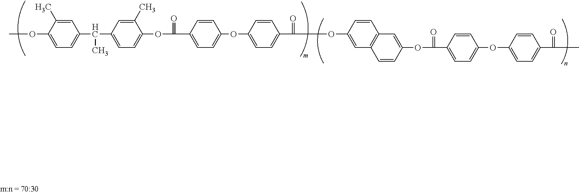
C1=C(C)C(OC)=CC=C1C(C1=CC=C(OC(C2=CC=C(OC3=CC=C(C(=O)OC4=CC5=C(C=C4)C=C(OC(C4=CC=C(OC6=CC=C(C(C)=O)C=C6)C=C4)=O)C=C5)C=C3)C=C2)=O)C(C)=C1)C
